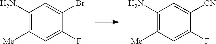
C1(N)=C([Me])C=C(F)C(Br)=C1.C1(N)=C([Me])C=C(F)C([CN])=C1
